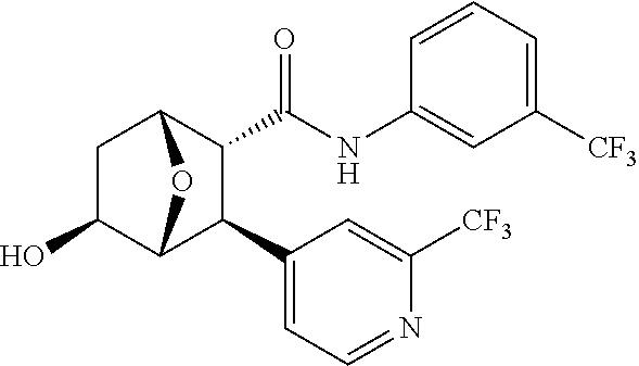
OC1CC2C(C(NC3=CC([CF3])=CC=C3)=O)C(C3=CC=NC([CF3])=C3)C1O2
